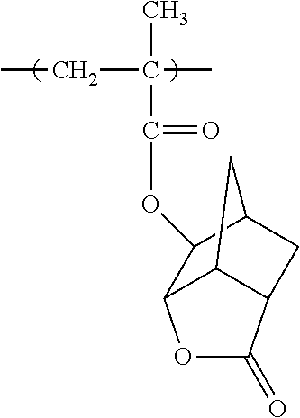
O(C(=O)C(C)(CC)C)C1C2CC3C(C1OC3=O)C2
